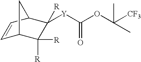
C1=CC2C([R])([Y]C(OC([CF3])(C)C)=O)C([R])([R])C1C2
